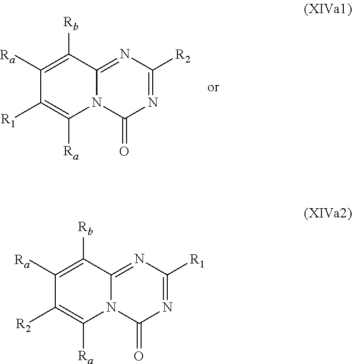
C1([Ra])=C([Rb])C2=NC([R2])=NC(=O)N2C([Ra])=C1[R1].C1([Ra])=C([Rb])C2=NC([R1])=NC(=O)N2C([Ra])=C1[R2]
